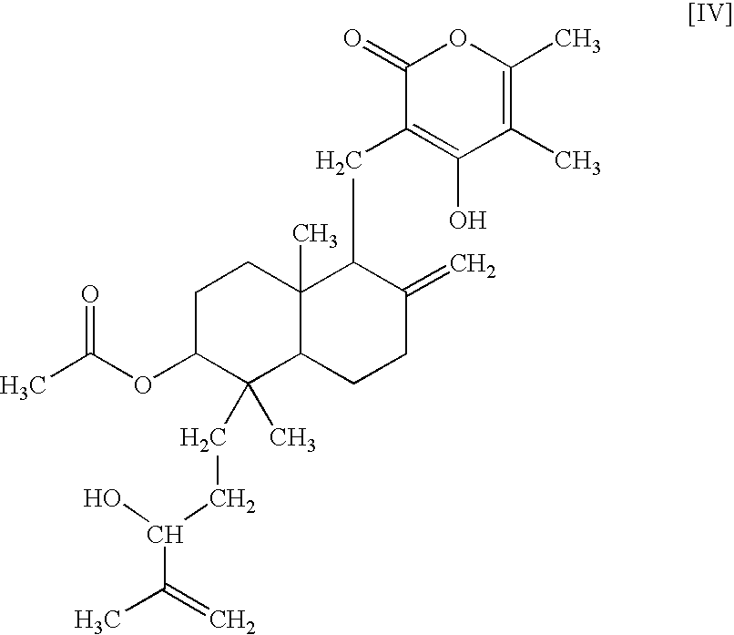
C1(=O)C(CC2C3(C)C(CCC2=C)C(CCC(O)C(C)=C)(C)C(OC(C)=O)CC3)=C(O)C(C)=C(C)O1
